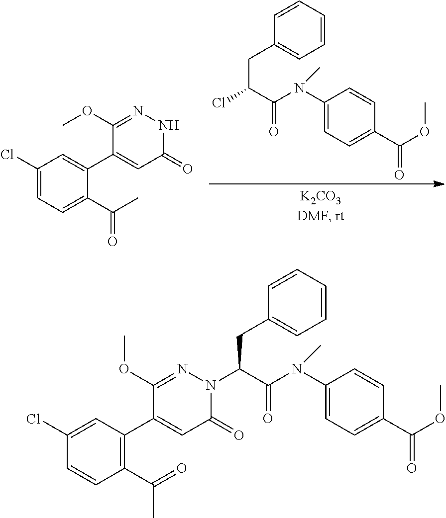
C1=CC=CC=C1CC(Cl)C(N(C1=CC=C(C(OC)=O)C=C1)C)=O.C1(Cl)=CC=C(C(C)=O)C(C2=CC(=O)NN=C2OC)=C1.C1(Cl)=CC(C2=CC(=O)N(C(CC3=CC=CC=C3)C(=O)N(C3=CC=C(C(OC)=O)C=C3)C)N=C2OC)=C(C(=O)C)C=C1
